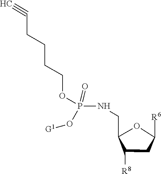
C(CCOP(=O)(O[G1])NCC1C([R8])CC([R6])O1)CC#C
